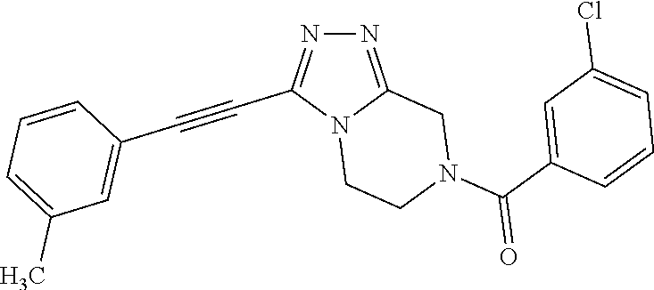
N12CCN(C(C3=CC(Cl)=CC=C3)=O)CC1=NN=C2C#CC1=CC(C)=CC=C1
